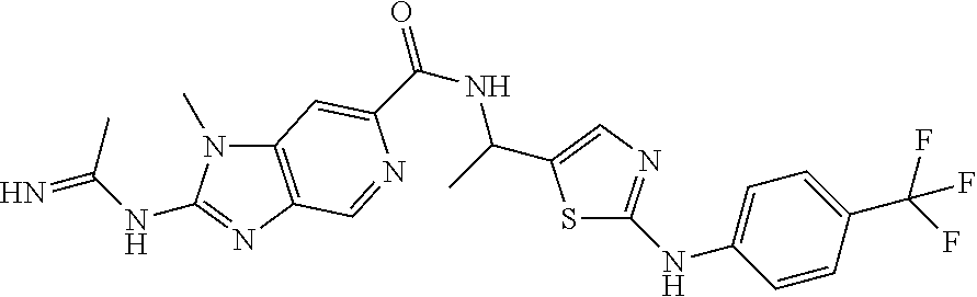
C12=C(N=C(NC(C)=N)N1C)C=NC(C(=O)NC(C)C1=CN=C(NC3=CC=C(C(F)(F)F)C=C3)S1)=C2
